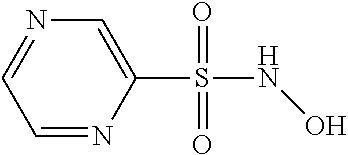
C1=NC(S(=O)(=O)NO)=CN=C1
